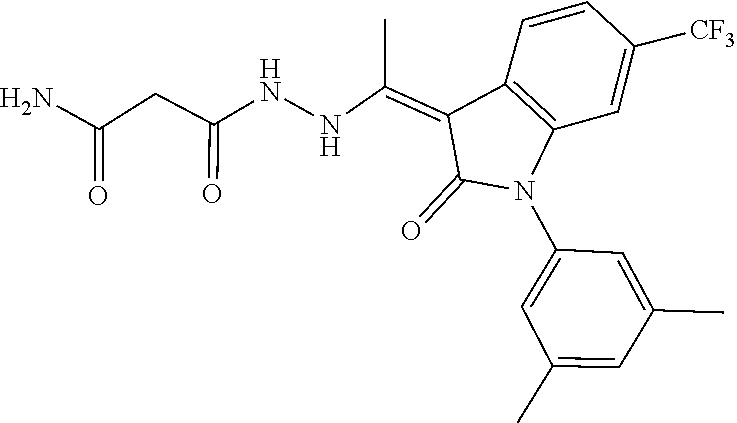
C1=C(C)C=C(C)C=C1N1C2=C(C=CC([CF3])=C2)C(=C(C)NNC(=O)CC(N)=O)C1=O
